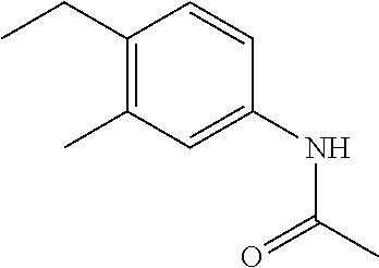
C1(CC)=C(C)C=C(NC(C)=O)C=C1
